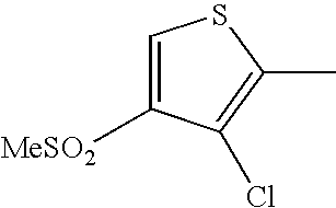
C1=C([MeSO2])C(Cl)=C(C)S1
